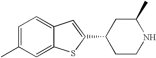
C1=C(C)C=C2C(=C1)C=C(C1CCNC(C)C1)S2
